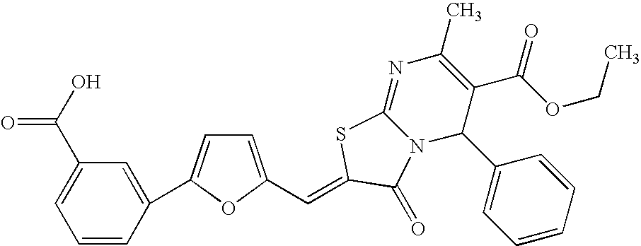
C1(C(OCC)=O)=C(C)N=C2N(C1C1=CC=CC=C1)C(=O)C(=CC1=CC=C(C3=CC(C(=O)O)=CC=C3)O1)S2
